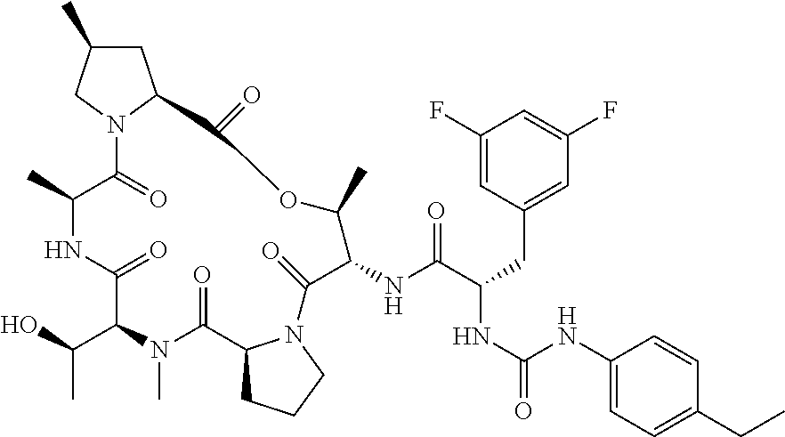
N12C(=O)C(C)NC(=O)C(C(O)C)N(C)C(=O)C3CCCN3C(=O)C(NC(C(CC3=CC(F)=CC(F)=C3)NC(=O)NC3=CC=C(CC)C=C3)=O)C(C)OC(=O)C1CC(C)C2
